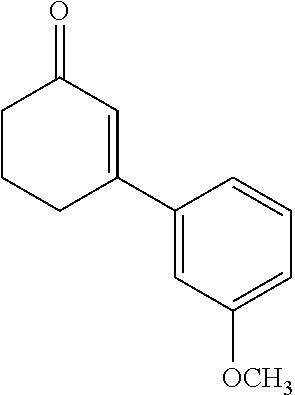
C1CCC(C2=CC([OCH3])=CC=C2)=CC1=O
